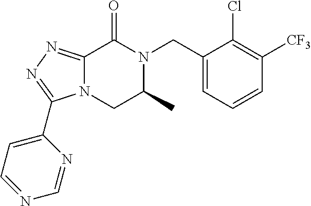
C12=NN=C(C3=CC=NC=N3)N1CC(C)N(CC1=CC=CC([CF3])=C1Cl)C2=O
